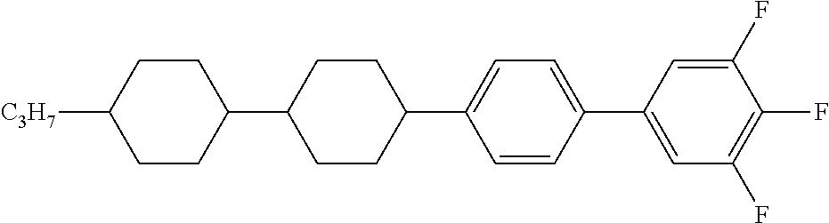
C1CC([C3H7])CCC1C1CCC(C2=CC=C(C3=CC(F)=C(F)C(F)=C3)C=C2)CC1
